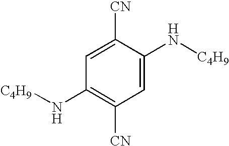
[C4H9]NC1=C([CN])C=C(N[C4H9])C([CN])=C1
